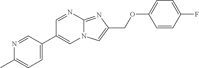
C1=C(C2=CN3C(=NC(COC4=CC=C(F)C=C4)=C3)N=C2)C=NC(C)=C1
